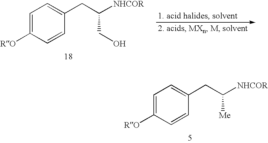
C1=C([RO])C=CC(CC([NHCOR])[Me])=C1.C1=C([RO])C=CC(CC([NHCOR])CO)=C1
